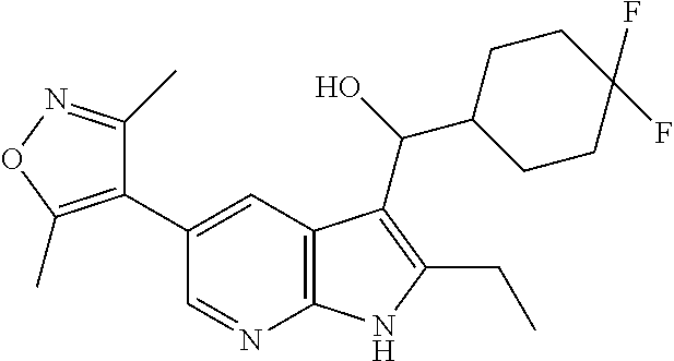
C1(C)=NOC(C)=C1C1=CC2=C(N=C1)NC(CC)=C2C(O)C1CCC(F)(F)CC1
